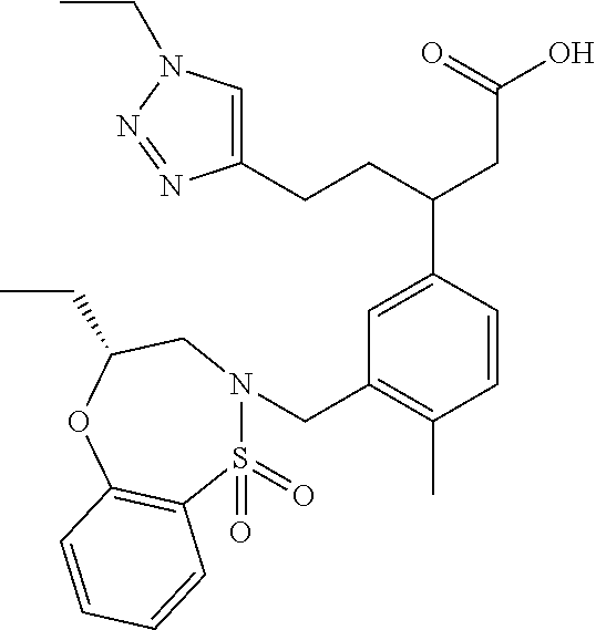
C1(CCC(CC(O)=O)C2=CC(CN3S(=O)(=O)C4=C(OC(CC)C3)C=CC=C4)=C(C)C=C2)=CN(CC)N=N1
